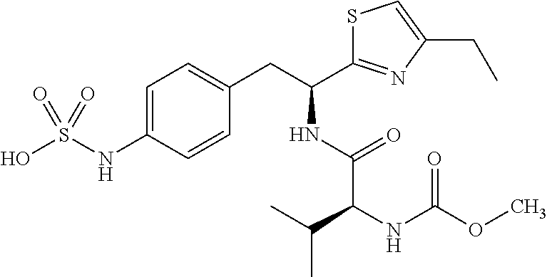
C1=C(NS(O)(=O)=O)C=CC(CC(C2=NC(CC)=CS2)NC(C(C(C)C)NC(OC)=O)=O)=C1
